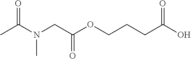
C(N(CC(OCCCC(O)=O)=O)C)(C)=O
